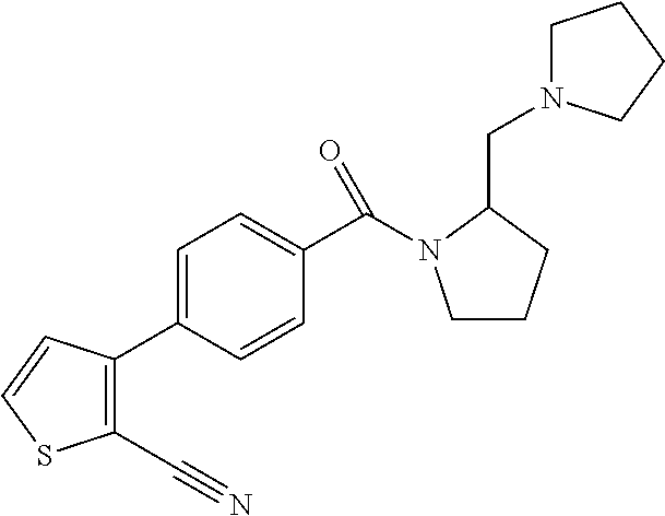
C1(C#N)=C(C2=CC=C(C(N3CCCC3CN3CCCC3)=O)C=C2)C=CS1
